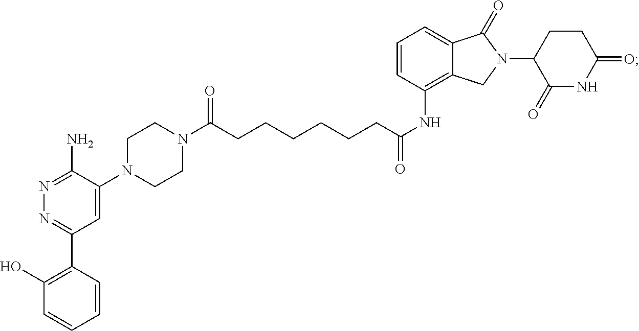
C(C(NC1=C2C(=CC=C1)C(=O)N(C1C(=O)NC(=O)CC1)C2)=O)CCCCCC(N1CCN(C2=CC(C3=C(O)C=CC=C3)=NN=C2N)CC1)=O
